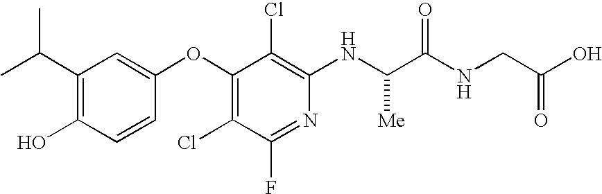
C1(C(C)C)=C(O)C=CC(OC2=C(Cl)C(F)=NC(NC(C(NCC(O)=O)=O)[Me])=C2Cl)=C1
